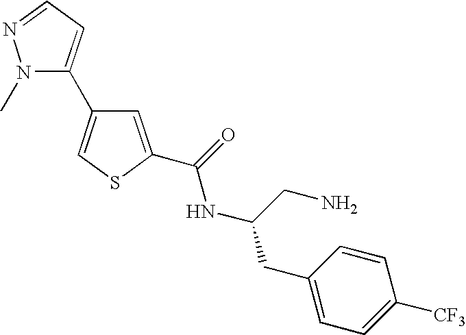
C1=C(C(=O)NC(CC2=CC=C([CF3])C=C2)CN)SC=C1C1=CC=NN1C
